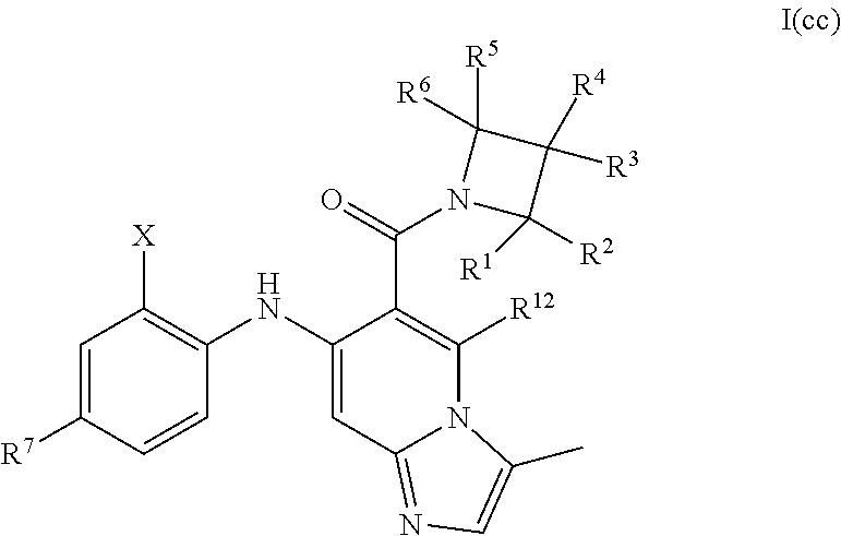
C1=C([R7])C=CC(NC2=CC3=NC=C(C)N3C([R12])=C2C(=O)N2C([R2])([R1])C([R3])([R4])C2([R5])[R6])=C1[X]
